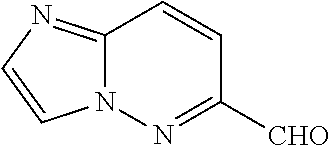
N12C(=NC=C1)C=CC([CHO])=N2
